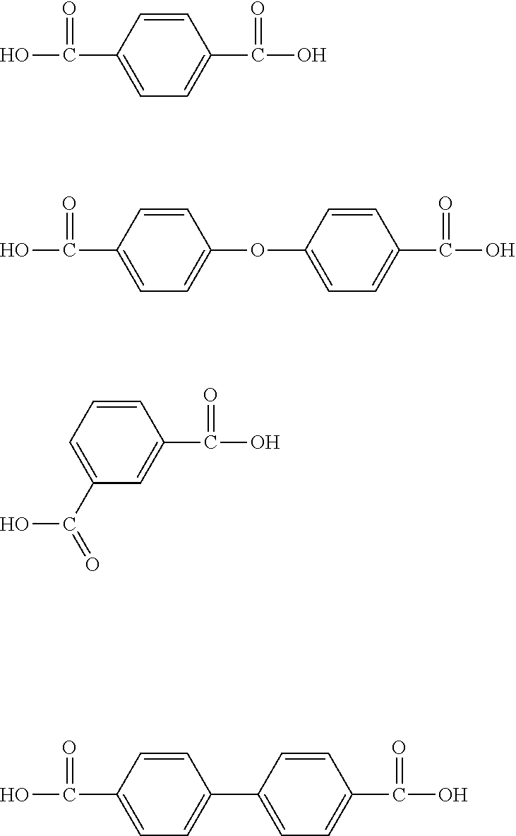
C1=CC(C(=O)O)=CC=C1C(=O)O.C1=CC(OC2=CC=C(C(=O)O)C=C2)=CC=C1C(=O)O.C1=CC(C(=O)O)=CC(C(=O)O)=C1.C1=CC(C2=CC=C(C(=O)O)C=C2)=CC=C1C(=O)O
